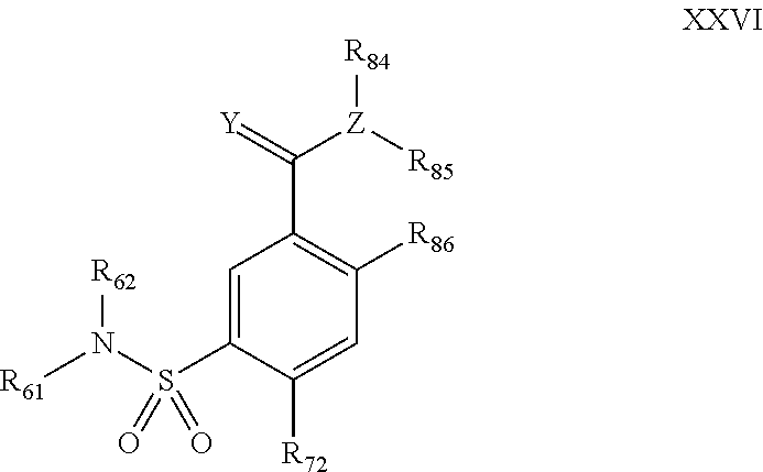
C1=C(S(N([R61])[R62])(=O)=O)C([R72])=CC([R86])=C1C(=[Y])[Z]([R85])[R84]
